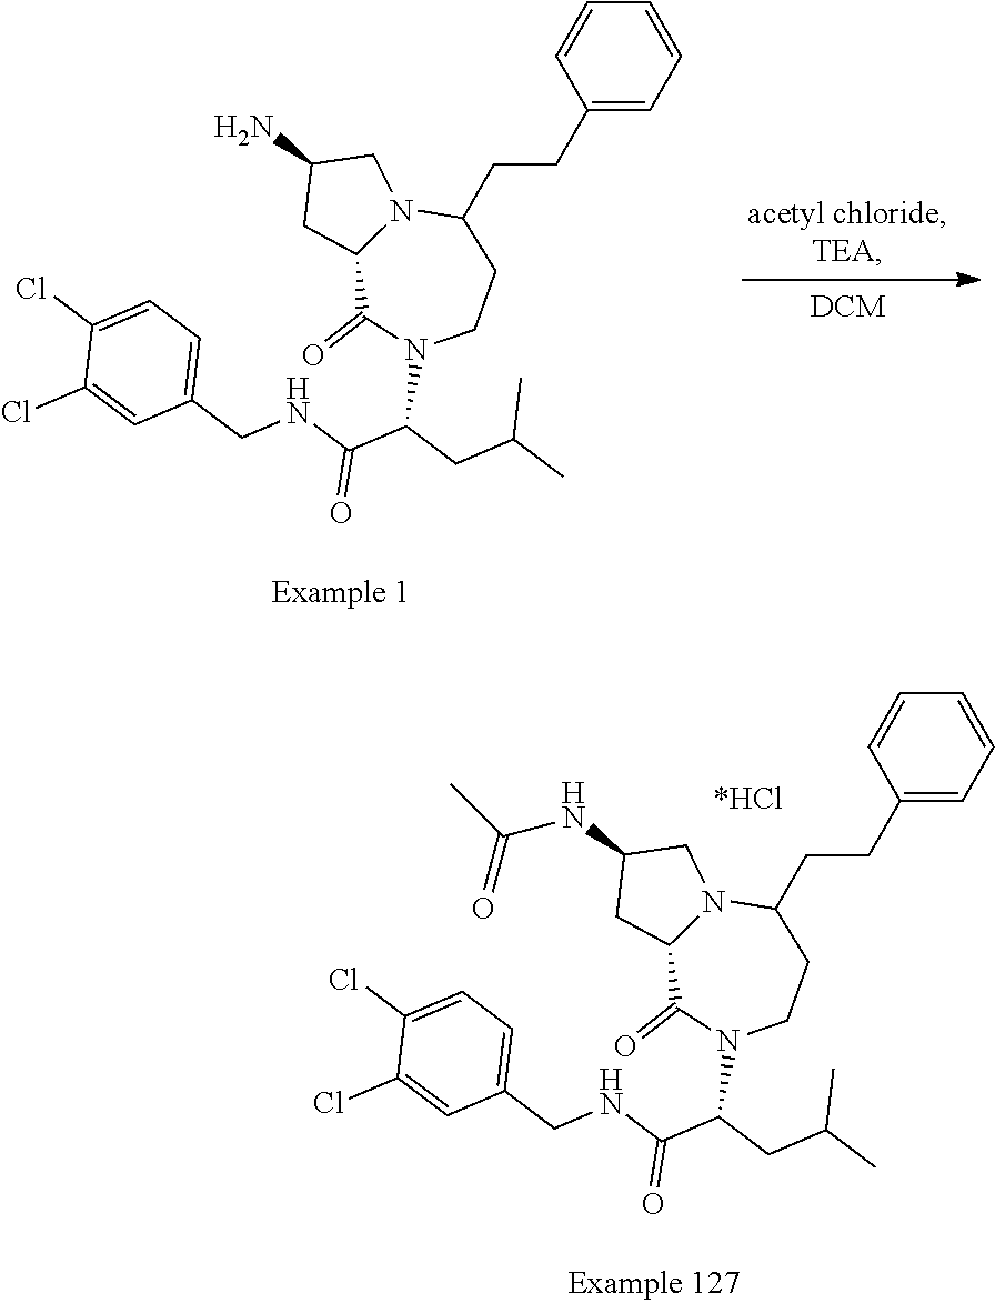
C1(Cl)=CC=C(CNC(C(CC(C)C)N2C(=O)C3N(C(CCC4=CC=CC=C4)CC2)CC(N)C3)=O)C=C1Cl.C1(Cl)=CC=C(CNC(C(CC(C)C)N2C(=O)C3N(C(CCC4=CC=CC=C4)CC2)CC(NC(C)=O)C3)=O)C=C1Cl
